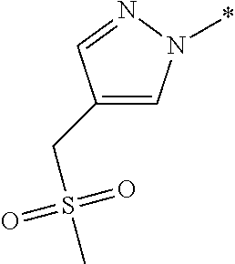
C1(CS(C)(=O)=O)=CN(*)N=C1
